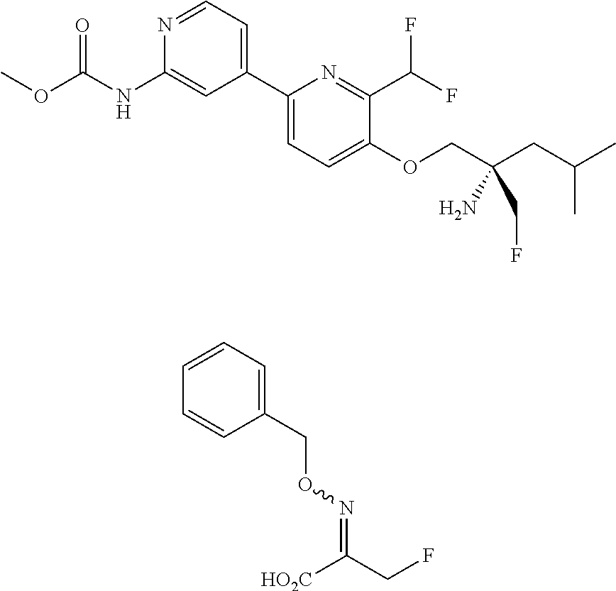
C1(C2=CC=C(OCC(CC(C)C)(CF)N)C(C(F)F)=N2)=CC=NC(NC(OC)=O)=C1.C1(CON=C([HO2C])CF)=CC=CC=C1
